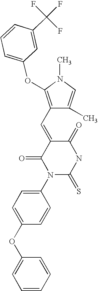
O=C1C(=CC2=C(OC3=CC=CC(C(F)(F)F)=C3)N(C)C=C2C)C(=O)N(C2=CC=C(OC3=CC=CC=C3)C=C2)C(=S)N1
